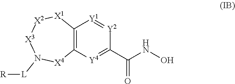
[L](N1[X3][X2][X1]C2=C([Y4]=C(C(NO)=O)[Y2]=[Y1]2)[X4]1)[R]
